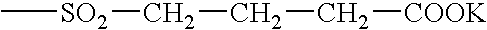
C[SO2]CCC[COOK]
